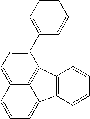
C12=CC=C(C3=CC=CC=C3)C3=C1C(=CC=C2)C1=C3C=CC=C1
